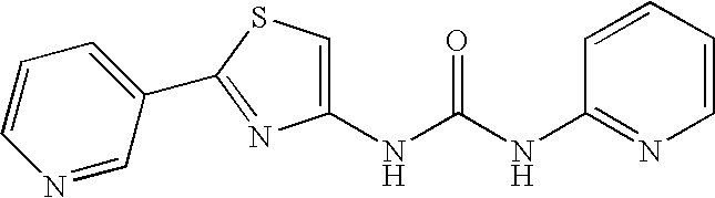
C1(NC(NC2=NC=CC=C2)=O)=CSC(C2=CC=CN=C2)=N1
